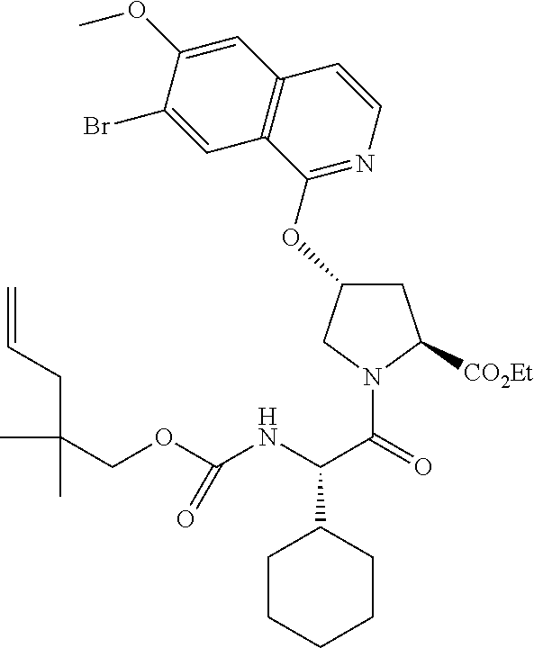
C1=C(OC)C(Br)=CC2=C1C=CN=C2OC1CC([CO2Et])N(C(C(NC(OCC(CC=C)(C)C)=O)C2CCCCC2)=O)C1
